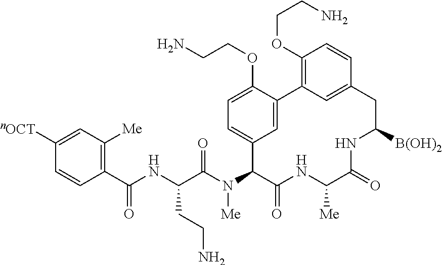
C1([nOCT])=CC([Me])=C(C(NC(C(N(C2C(=O)NC([Me])C(=O)NC([B(OH)2])CC3=CC(=C(OCCN)C=C3)C3=CC2=CC=C3OCCN)[Me])=O)CCN)=O)C=C1
